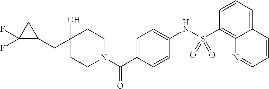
C(C1CC1(F)F)C1(O)CCN(C(C2=CC=C(NS(C3=C4C(=CC=C3)C=CC=N4)(=O)=O)C=C2)=O)CC1
